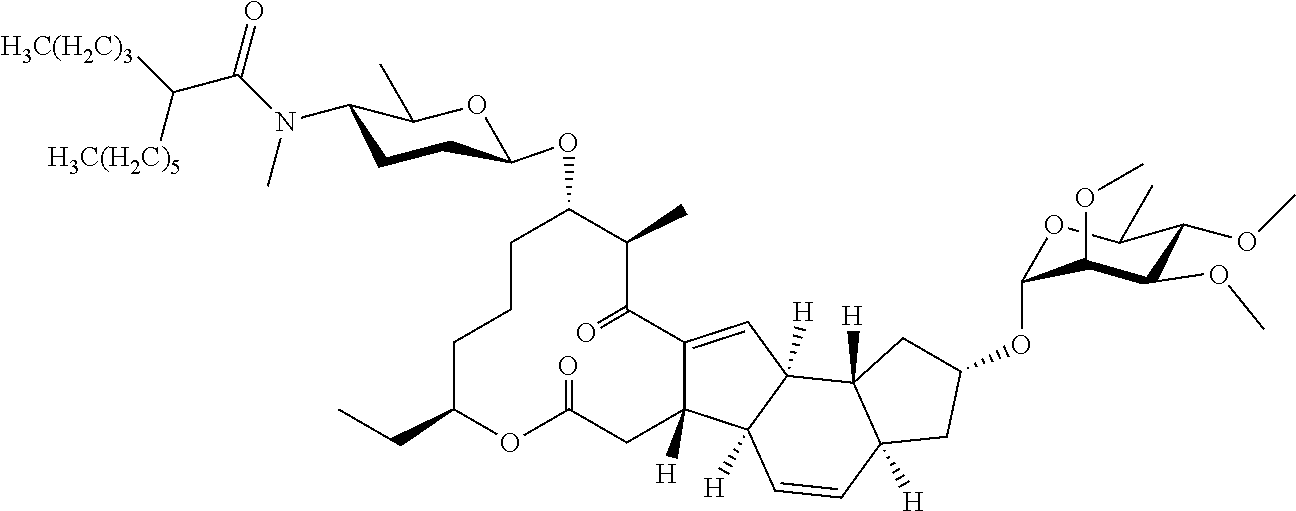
C1C(CC)OC(=O)CC2([H])C(=CC3([H])C2([H])C=CC2([H])C3([H])CC(OC3OC(C)C(OC)C(OC)C3OC)C2)C(=O)C(C)C(OC2CCC(N(C(=O)C([H3C(H2C)5])[H3C(H2C)3])C)C(C)O2)CC1
